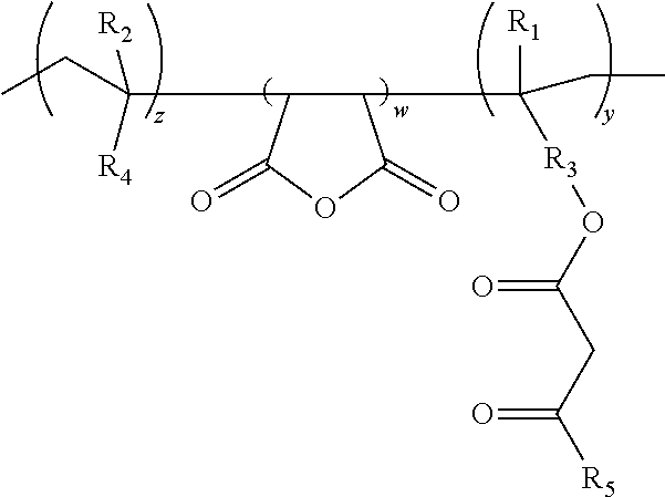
C(C)C(C1C(C([R1])([R3]OC(CC([R5])=O)=O)CC)C(=O)OC1=O)([R2])[R4]
